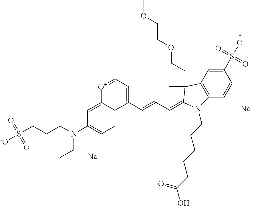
[Na].[Na].C(=CC=C1C(C)(CCOCCOC)C2=C(C=CC(S(O)(=O)=O)=C2)N1CCCCCC(O)=O)C1=CC=[O+]C2=CC(N(CCCS([-O])(=O)=O)CC)=CC=C21
